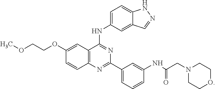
C12=C(N=C(C3=CC=CC(NC(CN4CCOCC4)=O)=C3)N=C1NC1=CC=C3C(=C1)C=NN3)C=CC(OCCOC)=C2
